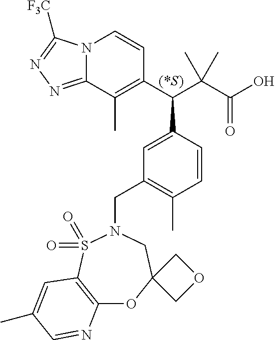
C1(C(C(C(O)=O)(C)C)C2=CC(CN3CC4(OC5=C(S3(=O)=O)C=C(C)C=N5)COC4)=C(C)C=C2)=C(C)C2=NN=C([F3C])N2C=C1
